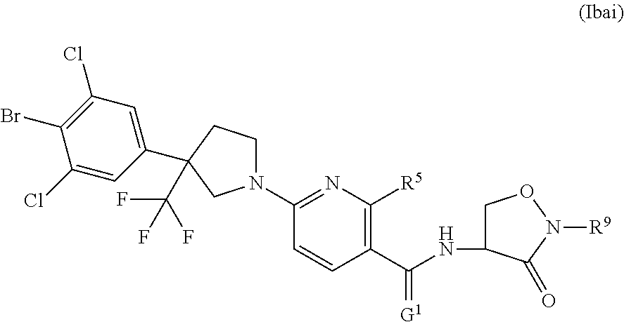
C(NC1CON([R9])C1=O)(C1=C([R5])N=C(N2CCC(C3=CC(Cl)=C(Br)C(Cl)=C3)(C(F)(F)F)C2)C=C1)=[G1]
